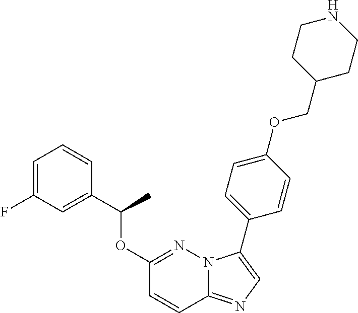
C1(OC(C2=CC(F)=CC=C2)C)=NN2C(=NC=C2C2=CC=C(OCC3CCNCC3)C=C2)C=C1
